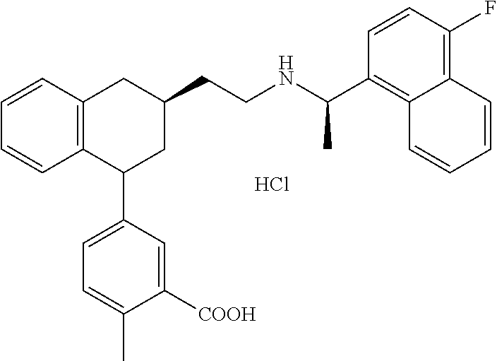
C1=CC2=C(C=C1)C(C1=CC=C(C)C([COOH])=C1)CC(CCNC(C1=C3C(=C(F)C=C1)C=CC=C3)C)C2.Cl
